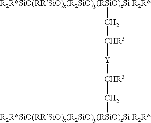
[CHR3]([Y][CHR3]C[R2R*SiO(RRSiO)x(R2SiO)y(RSiO)zSi R2R*])C[R2R*SiO(RRSiO)x(R2SiO)y(RSiO)zSi R2R*]
